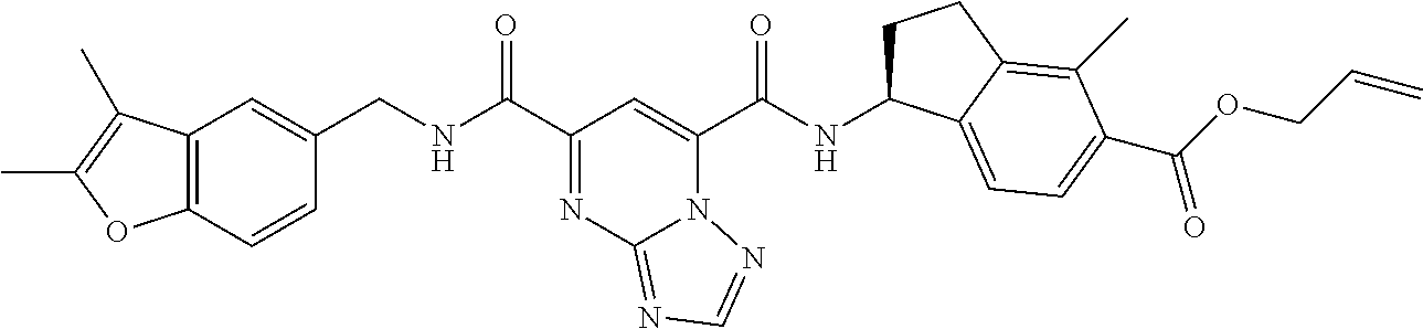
C12=C(C=CC(CNC(=O)C3=NC4=NC=NN4C(C(=O)NC4CCC5=C(C)C(C(=O)OCC=C)=CC=C45)=C3)=C1)OC(C)=C2C
